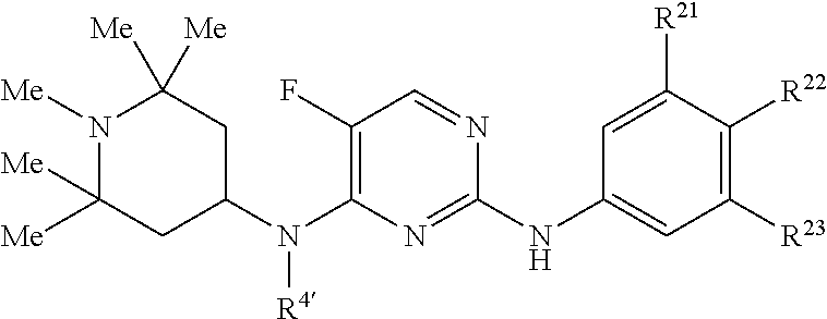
C1([R23])=C([R22])C([R21])=CC(NC2=NC(N(C3CC([Me])([Me])N([Me])C([Me])([Me])C3)[R4])=C(F)C=N2)=C1
